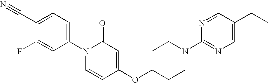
C1(N2C=CC(OC3CCN(C4=NC=C(CC)C=N4)CC3)=CC2=O)=CC=C(C#N)C(F)=C1
